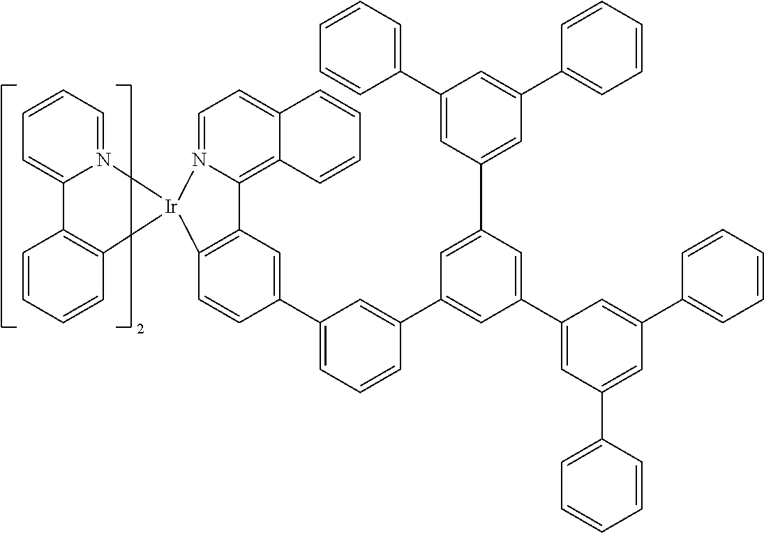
C12=C3C(=CC=N1[Ir]1(C4=C2C=C(C2=CC=CC(C5=CC(C6=CC(C7=CC=CC=C7)=CC(C7=CC=CC=C7)=C6)=CC(C6=CC(C7=CC=CC=C7)=CC(C7=CC=CC=C7)=C6)=C5)=C2)C=C4)N2=CC=CC=C2C2=C1C=CC=C2)C=CC=C3
